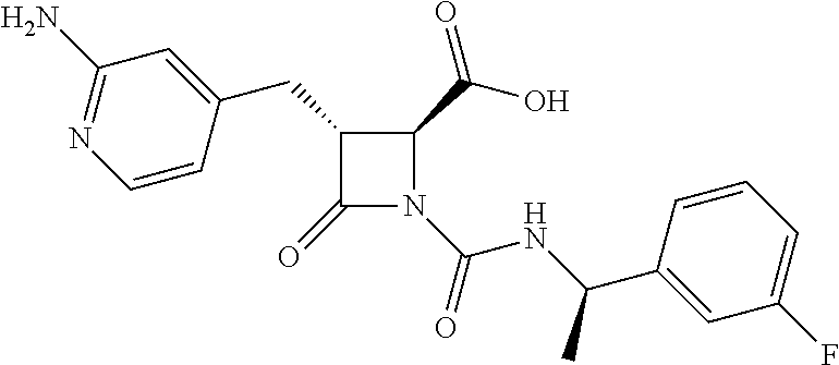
C1(CC2=CC(N)=NC=C2)C(=O)N(C(=O)NC(C2=CC(F)=CC=C2)C)C1C(=O)O
